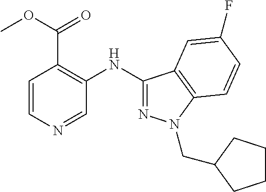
C1=CN=CC(NC2=NN(CC3CCCC3)C3=C2C=C(F)C=C3)=C1C(OC)=O
